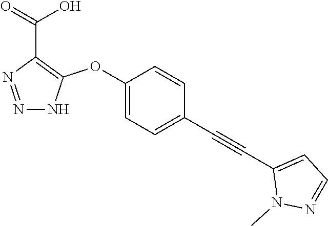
N1=NC(C(=O)O)=C(OC2=CC=C(C#CC3=CC=NN3C)C=C2)N1
